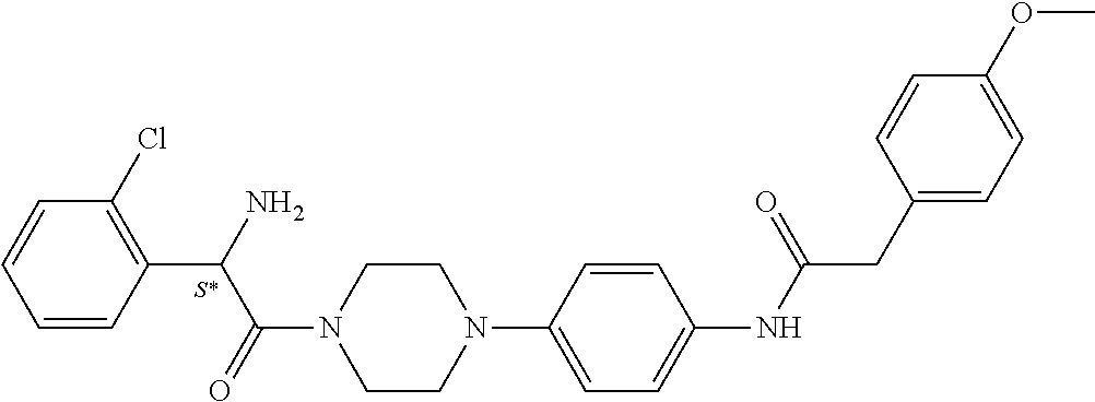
C1=CC(C(N)C(=O)N2CCN(C3=CC=C(NC(CC4=CC=C(OC)C=C4)=O)C=C3)CC2)=C(Cl)C=C1
